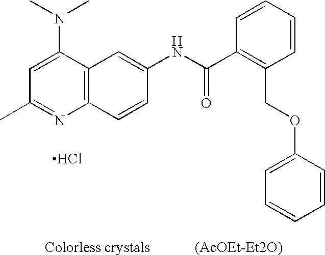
Cl.C12=C(C(N(C)C)=CC(C)=N1)C=C(NC(=O)C1=C(COC3=CC=CC=C3)C=CC=C1)C=C2
